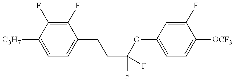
C1=C([C3H7])C(F)=C(F)C(CCC(OC2=CC=C([OCF3])C(F)=C2)(F)F)=C1
